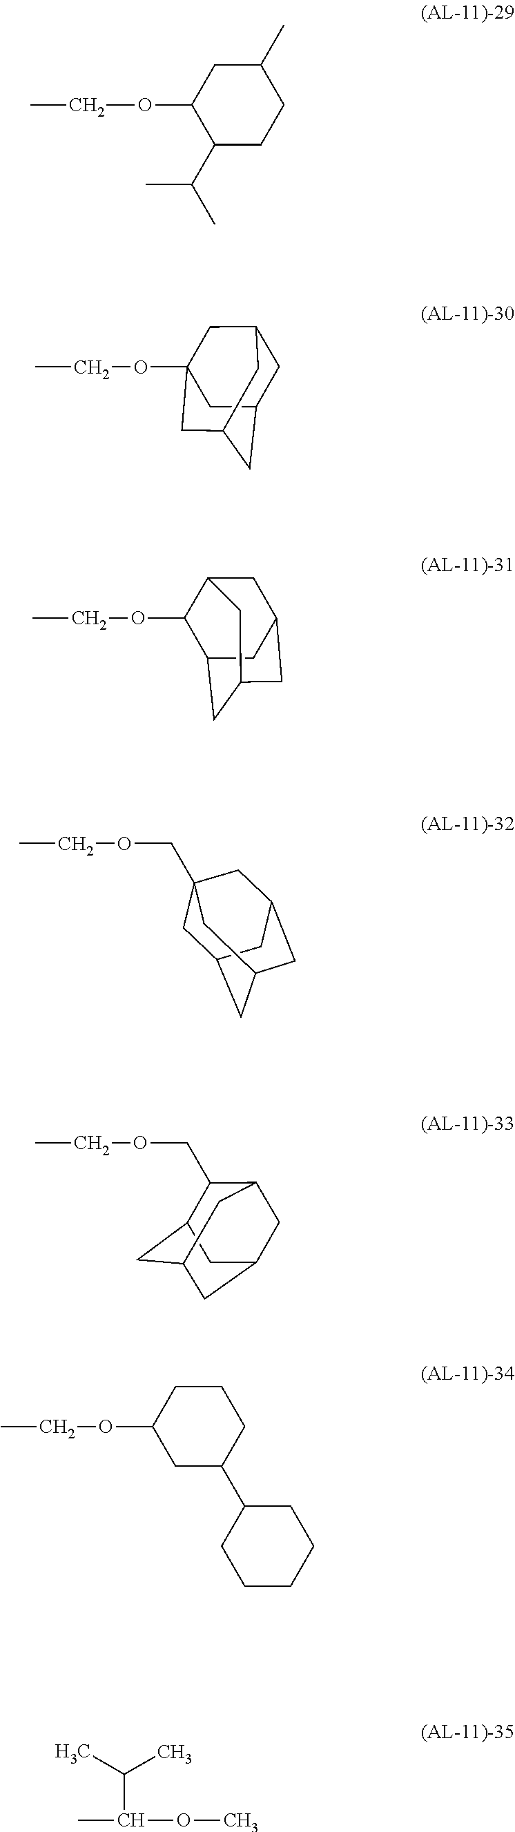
C1(C(C)C)CCC(C)CC1OCC.CCOC12CC3CC(CC(C1)C3)C2.CCOC1C2CC3CC(CC1C3)C2.CCOCC12CC3CC(CC(C1)C3)C2.CCOCC1C2CC3CC(CC1C3)C2.CCOC1CC(C2CCCCC2)CCC1.CC(OC)C(C)C
